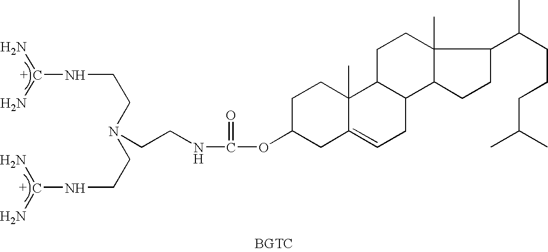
C1C(OC(=O)NCCN(CCNC(N)N)CCNC(N)N)CC2=CCC3C(C2(C)C1)CCC1(C)C3CCC1C(CCCC(C)C)C
